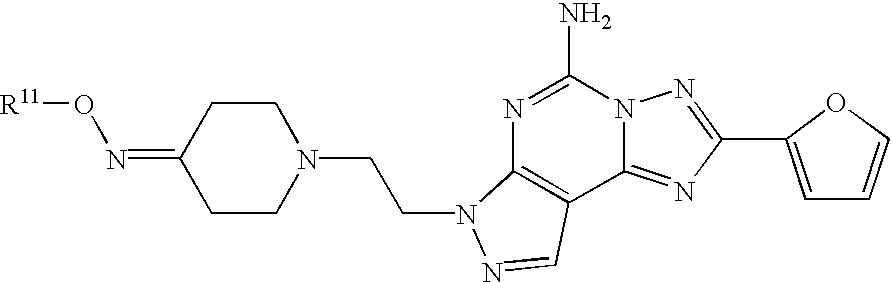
[R11]ON=C1CCN(CCN2C3=C(C4=NC(C5=CC=CO5)=NN4C(N)=N3)C=N2)CC1
